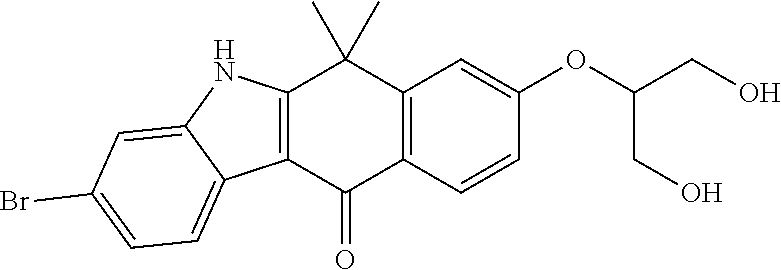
C12=C(C=CC(OC(CO)CO)=C1)C(=O)C1=C(C2(C)C)NC2=CC(Br)=CC=C12
